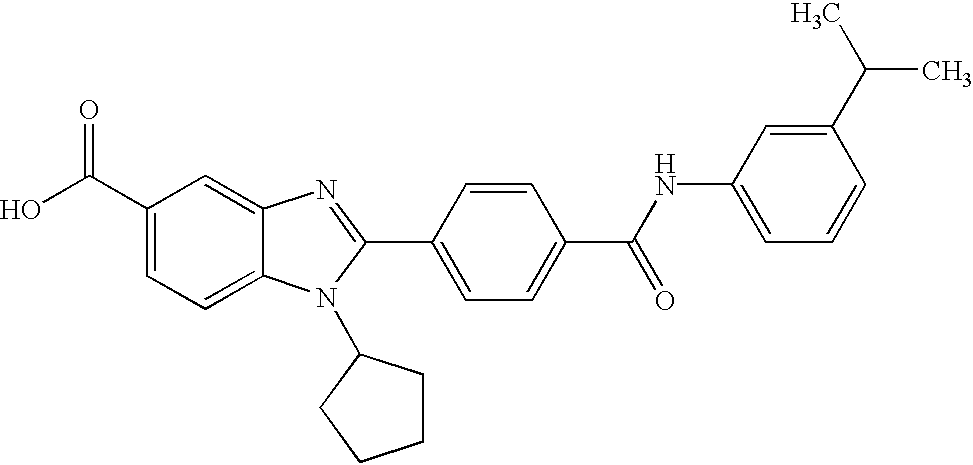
C1(C(O)=O)=CC=C2C(=C1)N=C(C1=CC=C(C(=O)NC3=CC=CC(C(C)C)=C3)C=C1)N2C1CCCC1
